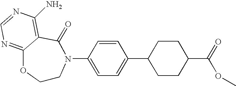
C1CN(C2=CC=C(C3CCC(C(OC)=O)CC3)C=C2)C(=O)C2=C(N)N=CN=C2O1
